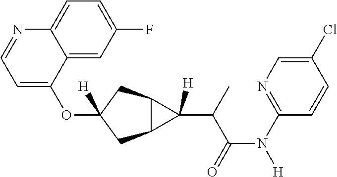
C12C(CC(OC3=CC=NC4=CC=C(F)C=C34)([H])C1)C2([H])C(C(=O)N([H])C1=NC=C(Cl)C=C1)C
